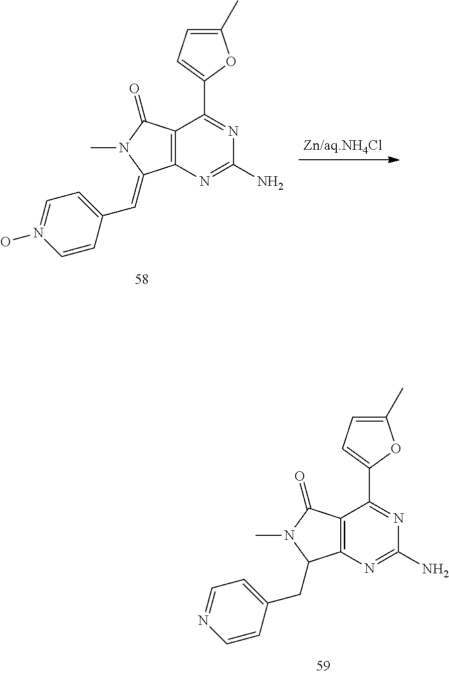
C1(C)=CC=C(C2=NC(N)=NC3=C2C(=O)N(C)C3CC2=CC=NC=C2)O1.C1(C)=CC=C(C2=NC(N)=NC3=C2C(=O)N(C)C3=CC2=CC=N(O)C=C2)O1
